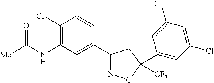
N(C1=C(Cl)C=CC(C2=NOC([CF3])(C3=CC(Cl)=CC(Cl)=C3)C2)=C1)C([Me])=O
